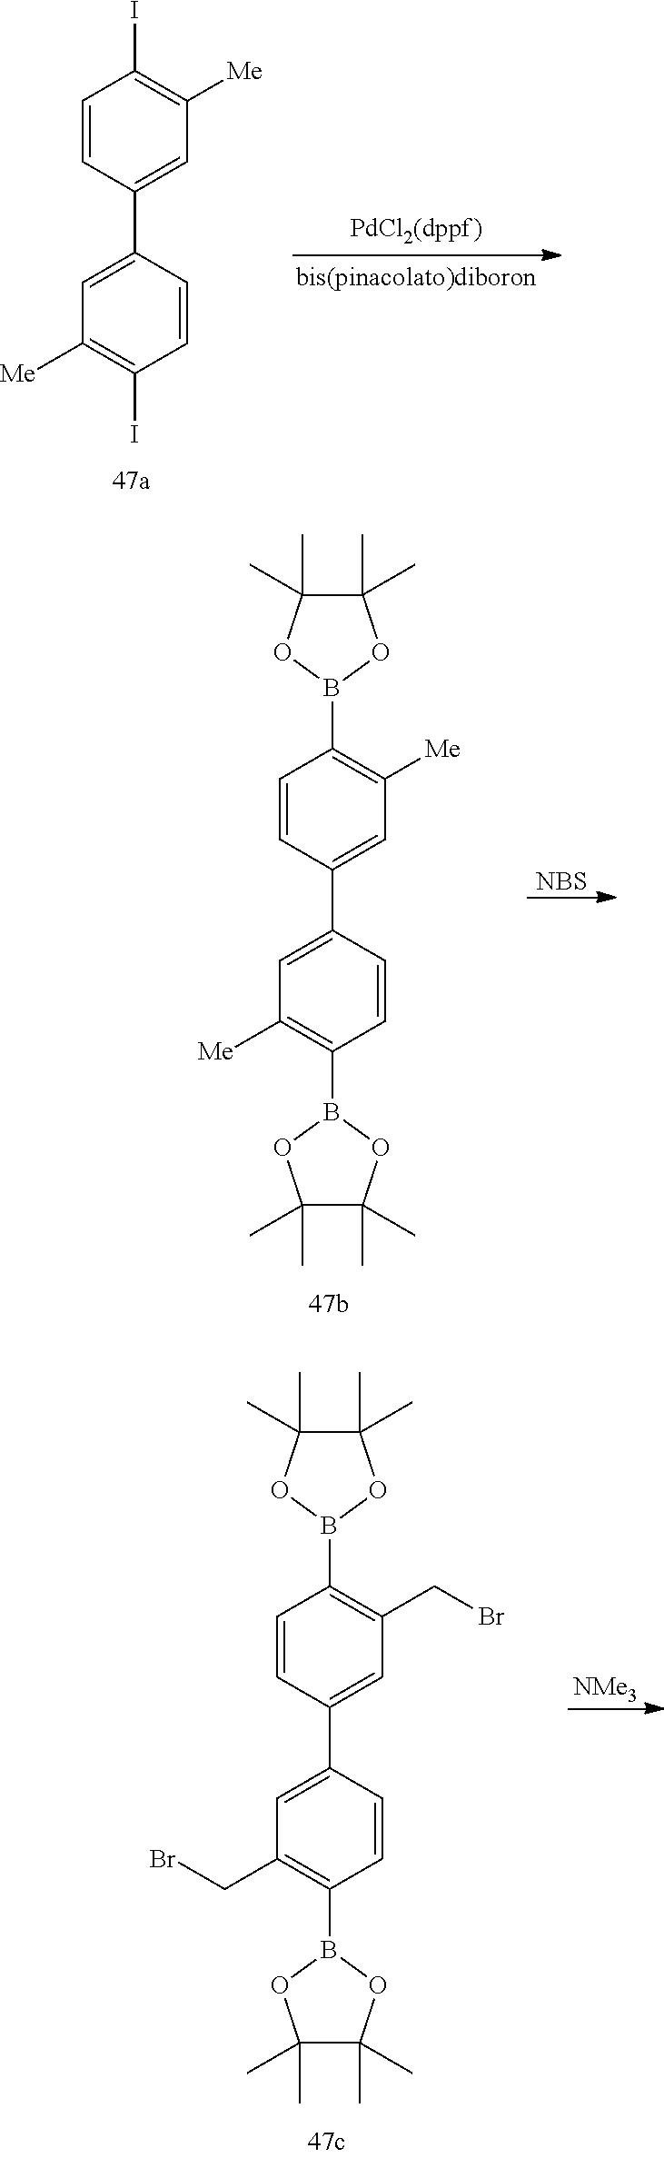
C1=CC(C2=CC([Me])=C(I)C=C2)=CC([Me])=C1I.[NBS].C1=CC(C2=CC([Me])=C(B3OC(C)(C)C(C)(C)O3)C=C2)=CC([Me])=C1B1OC(C)(C)C(C)(C)O1.C1=CC(C2=CC(CBr)=C(B3OC(C)(C)C(C)(C)O3)C=C2)=CC(CBr)=C1B1OC(C)(C)C(C)(C)O1.[NMe3]
